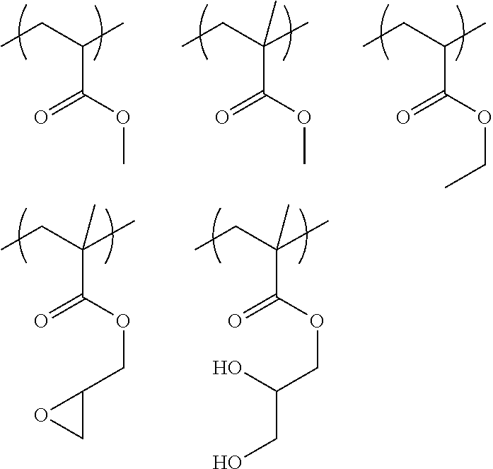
CCC(C)C(=O)OC.CCC(C)(C(=O)OC)C.CCC(C)C(=O)OCC.CCC(C)(C(=O)OCC1OC1)C.CCC(C)(C(=O)OCC(O)CO)C
